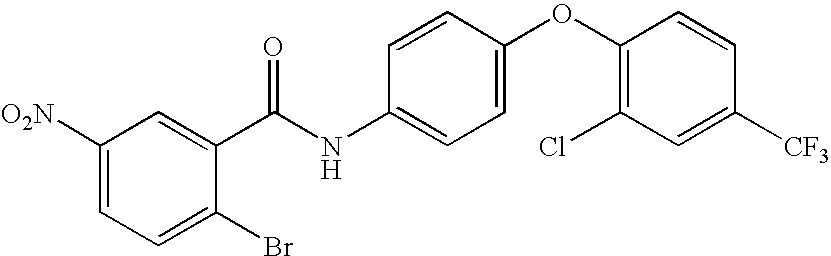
C1([O2N])=CC=C(Br)C(C(NC2=CC=C(OC3=C(Cl)C=C([CF3])C=C3)C=C2)=O)=C1
